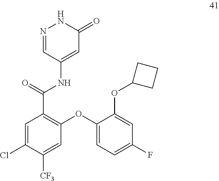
N1=CC(NC(C2=C(OC3=CC=C(F)C=C3OC3CCC3)C=C([CF3])C(Cl)=C2)=O)=CC(=O)N1
